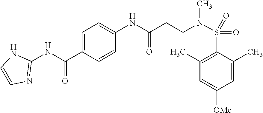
C1=C(C(NC2=NC=CN2)=O)C=CC(NC(CCN(S(C2=C(C)C=C([OMe])C=C2C)(=O)=O)C)=O)=C1
